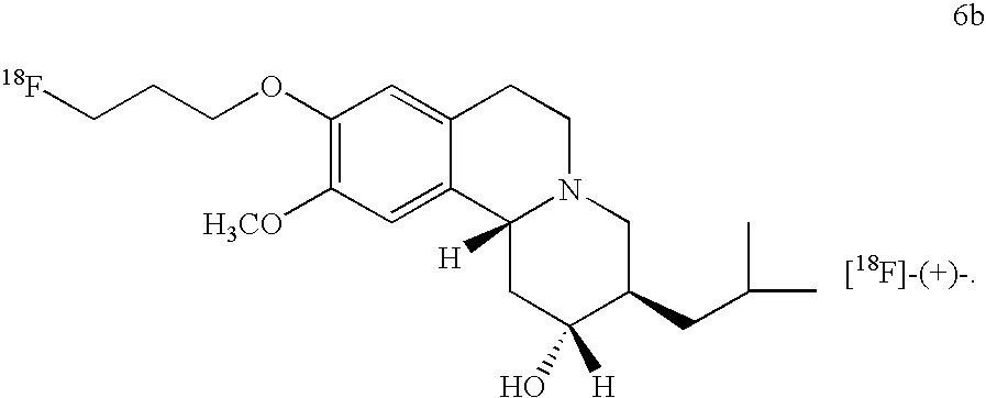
[18F]CCCOC1=C([H3CO])C=C2C(=C1)CCN1C2([H])CC([H])(O)C(CC(C)C)C1
